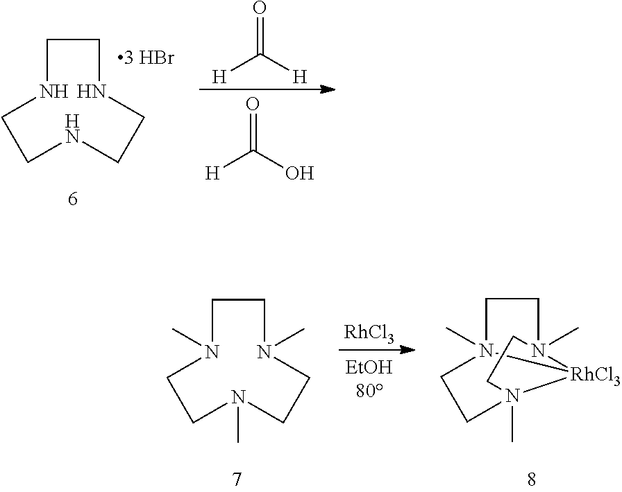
C1CN(C)CCN(C)CCN1C.[RhCl3].C1CN2(C)CCN3(C)[RhCl3]2N1(C)CC3.C1CNCCNCCN1.O=C([H])[H].O=C(O)[H]
